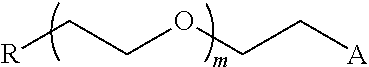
[R]CCOCC[A]
